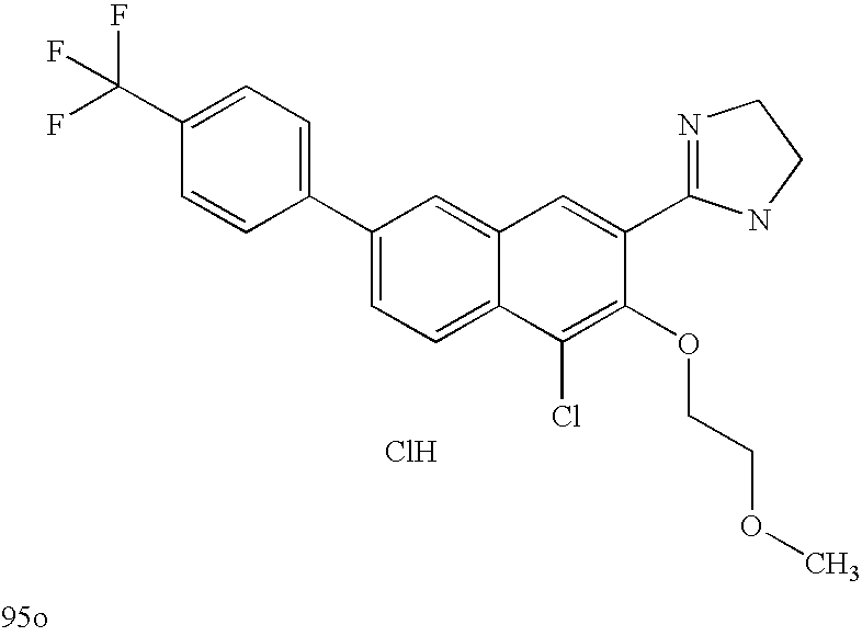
C1=C(C2=NCCN2)C(OCCOC)=C(Cl)C2=CC=C(C3=CC=C(C(F)(F)F)C=C3)C=C12.Cl
